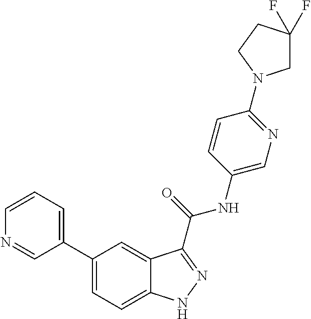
C1=CN=CC(C2=CC=C3C(=C2)C(C(NC2=CN=C(N4CC(F)(F)CC4)C=C2)=O)=NN3)=C1
